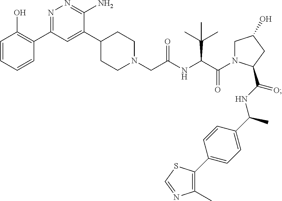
C1=CC=CC(C2=NN=C(N)C(C3CCN(CC(NC(C(N4CC(O)CC4C(NC(C4=CC=C(C5=C(C)N=CS5)C=C4)C)=O)=O)C(C)(C)C)=O)CC3)=C2)=C1O
